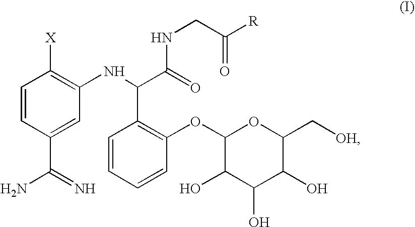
C1=CC(C(N)=N)=CC(NC(C(=O)NCC([R])=O)C2=C(OC3C(O)C(O)C(O)C(C[OH])O3)C=CC=C2)=C1[X]
